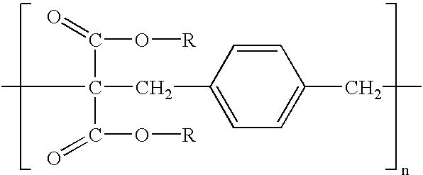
C(O[R])(C(C(O[R])=O)(CC1=CC=C(CC)C=C1)C)=O
